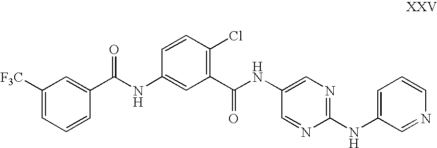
C1=CC(Cl)=C(C(NC2=CN=C(NC3=CC=CN=C3)N=C2)=O)C=C1NC(C1=CC([F3C])=CC=C1)=O
